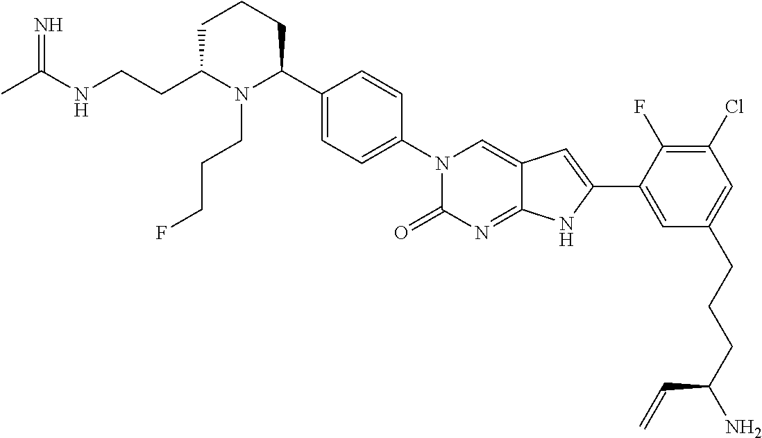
C1C(CCNC(C)=N)N(CCCF)C(C2=CC=C(N3C(=O)N=C4C(=C3)C=C(C3=CC(CCCC(N)C=C)=CC(Cl)=C3F)N4)C=C2)CC1
